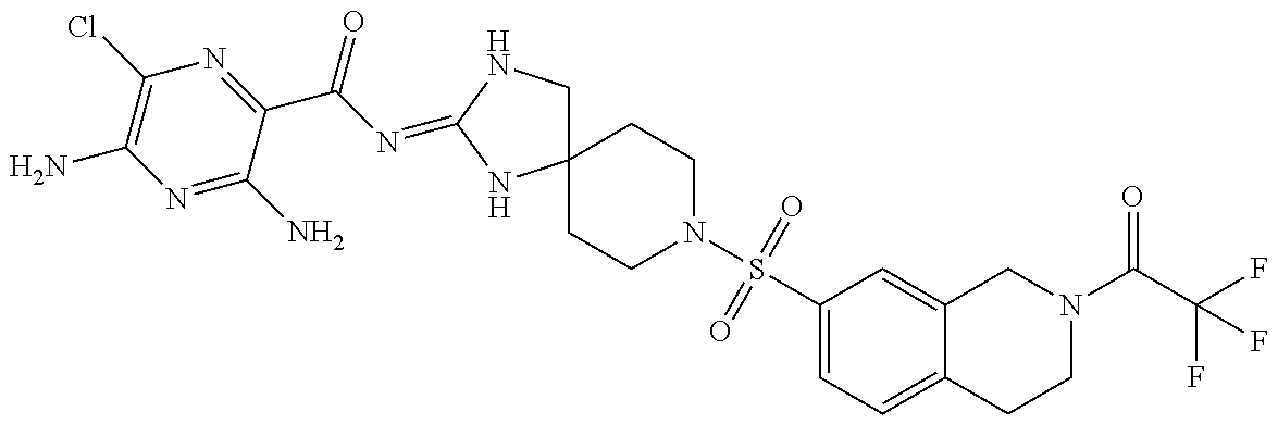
N1=C(N)C(C(N=C2NCC3(N2)CCN(S(C2=CC=C4C(=C2)CN(C(C(F)(F)F)=O)CC4)(=O)=O)CC3)=O)=NC(Cl)=C1N
